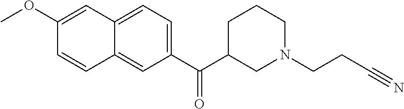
C1(OC)=CC2=CC=C(C(C3CN(CCC#N)CCC3)=O)C=C2C=C1
